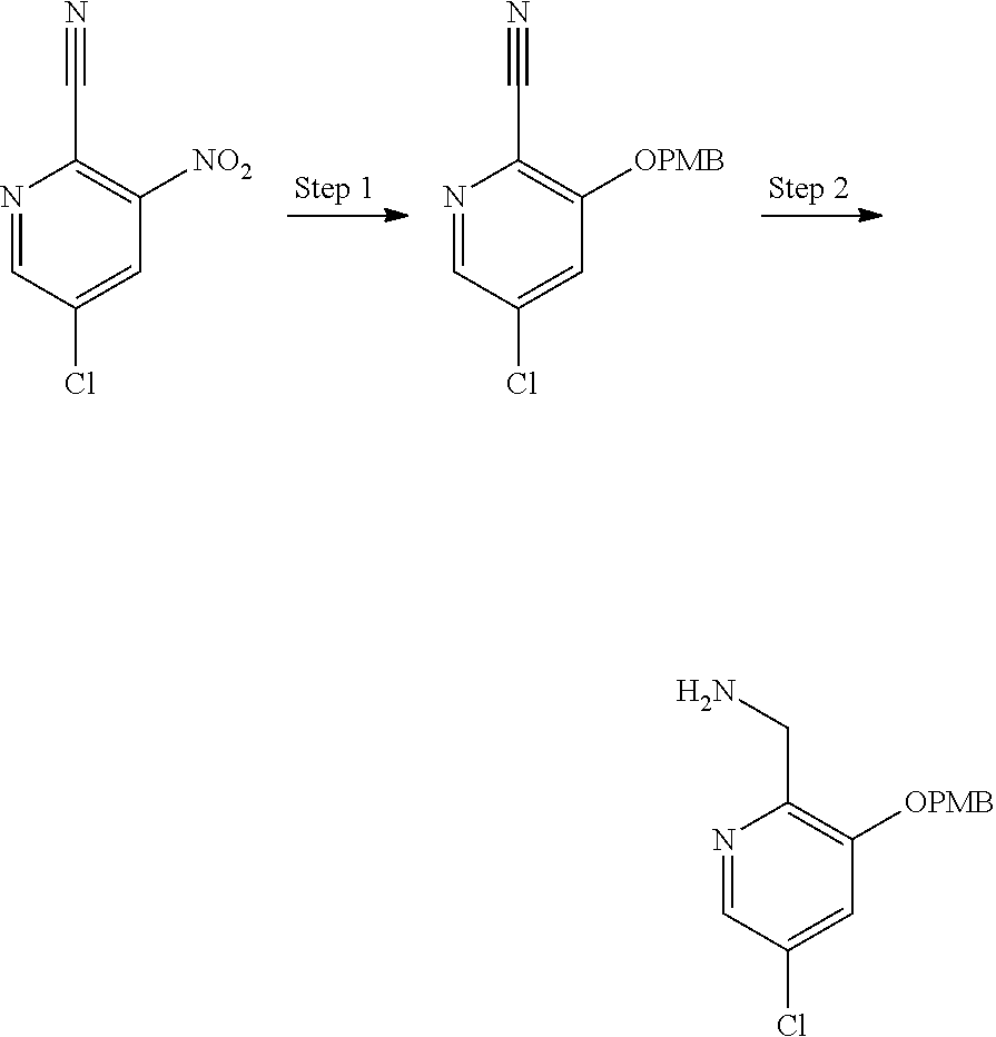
N1=CC(Cl)=CC([NO2])=C1C#N.N1=CC(Cl)=CC([OPMB])=C1C#N.N1=CC(Cl)=CC([OPMB])=C1CN
